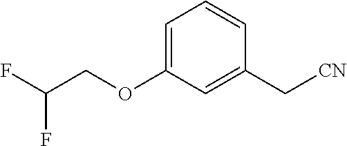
C(F)(F)COC1=CC=CC(C[CN])=C1
